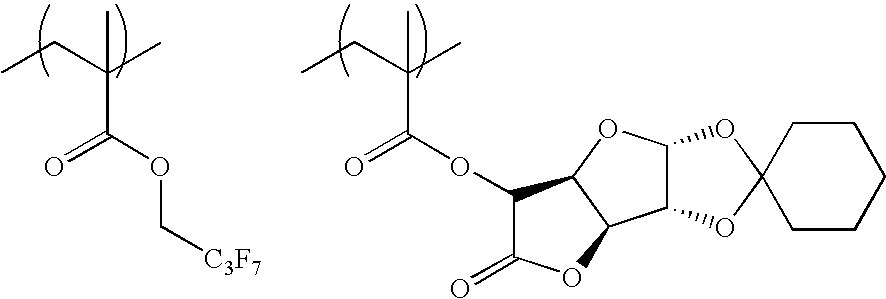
CCC(C)(C(=O)OC1C(=O)OC2C1OC1C2OC2(O1)CCCCC2)C.CCC(C)(C(=O)OC[C3F7])C
